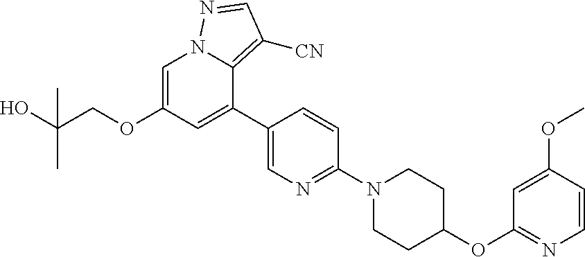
C1(OC2CCN(C3=NC=C(C4=CC(OCC(O)(C)C)=CN5C4=C([CN])C=N5)C=C3)CC2)=NC=CC(OC)=C1
